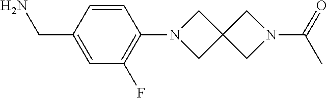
NCC1=CC(F)=C(N2CC3(C2)CN(C(C)=O)C3)C=C1
